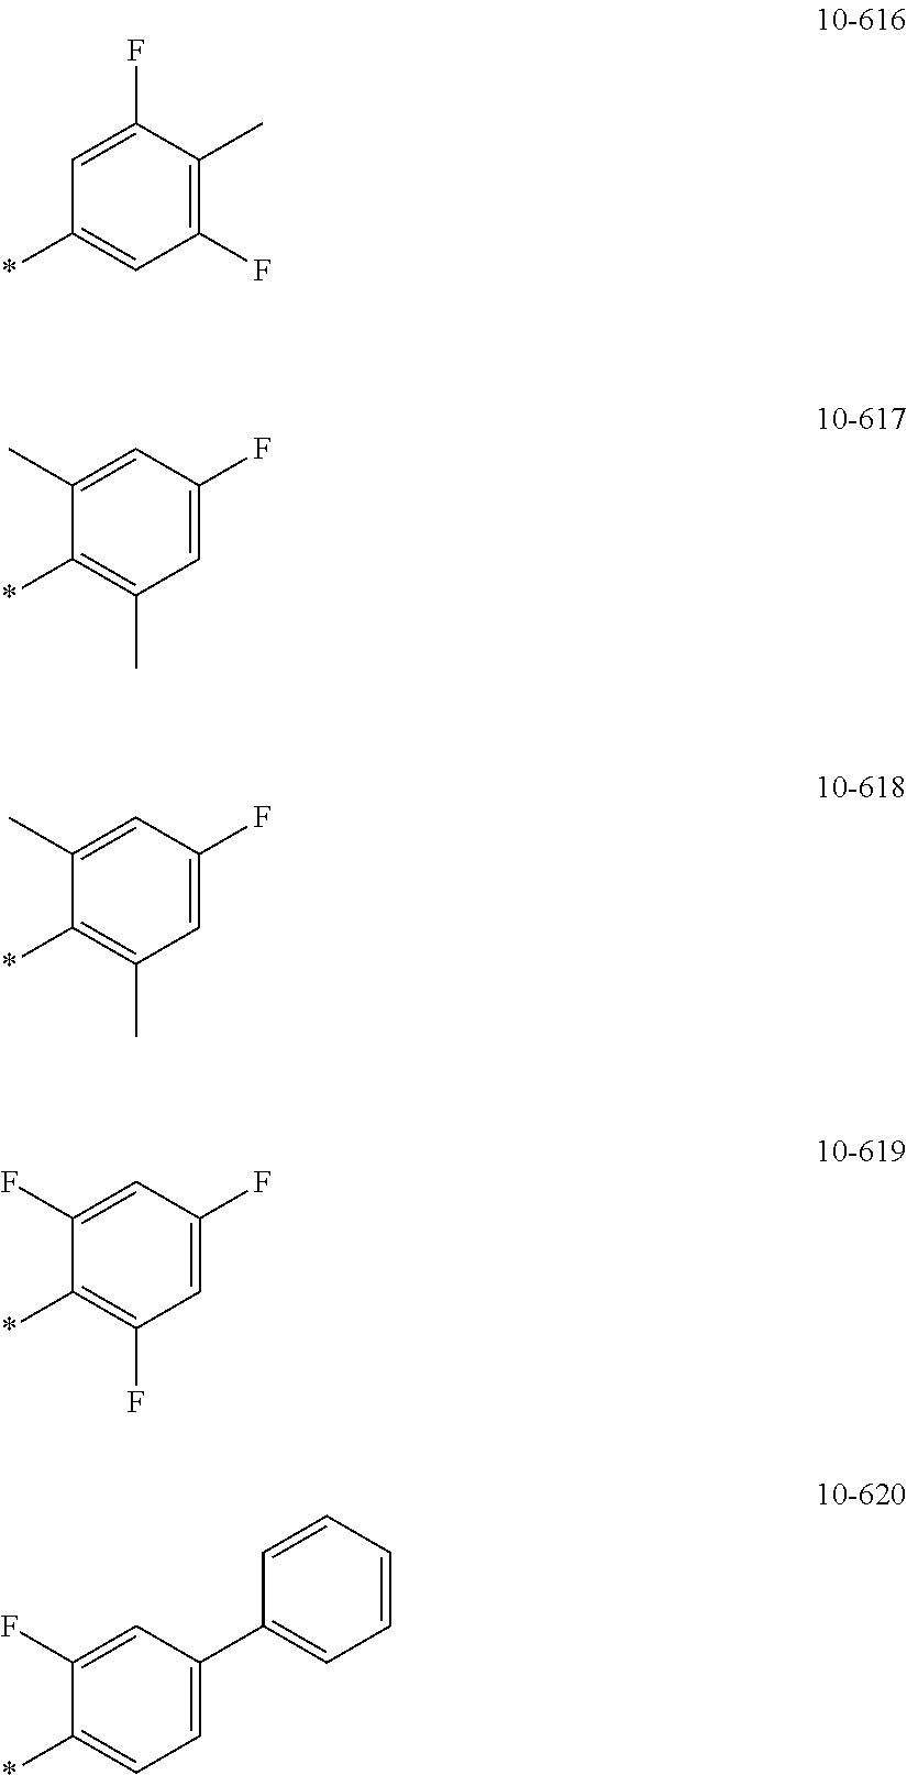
C1(*)=CC(F)=C(C)C(F)=C1.C1(*)=C(C)C=C(F)C=C1C.C1(*)=C(C)C=C(F)C=C1C.C1(*)=C(F)C=C(F)C=C1F.C1(*)=CC=C(C2=CC=CC=C2)C=C1F
